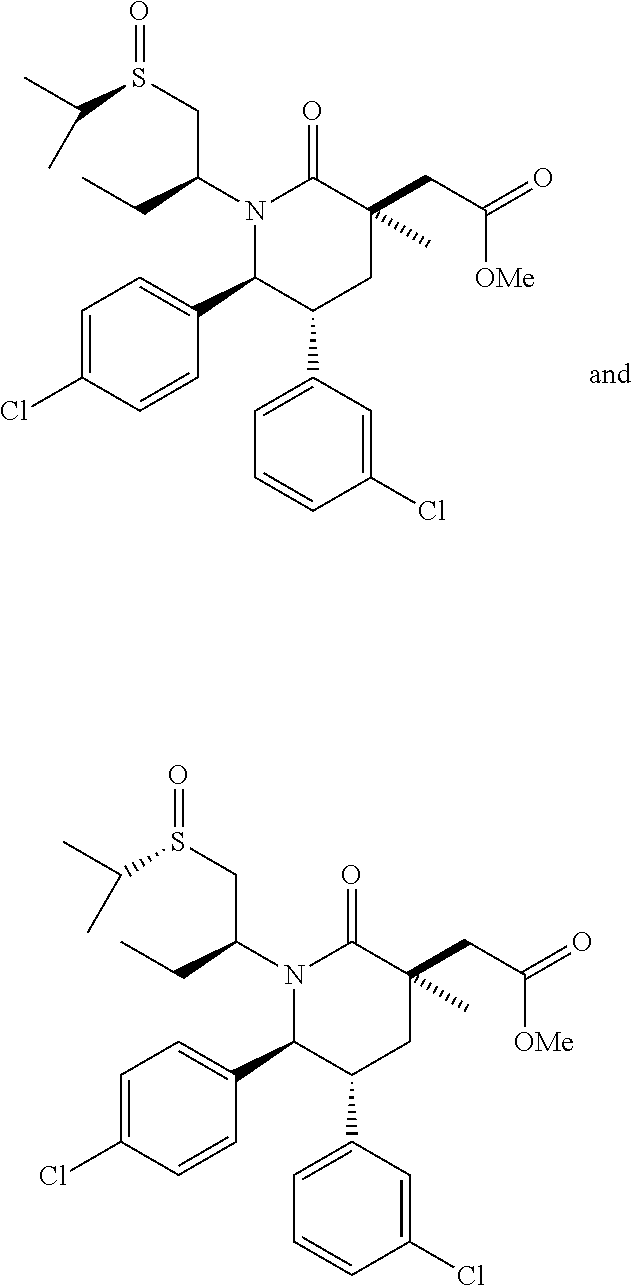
N1(C(CS(=O)C(C)C)CC)C(C2=CC=C(Cl)C=C2)C(C2=CC=CC(Cl)=C2)CC(CC([OMe])=O)(C)C1=O.N1(C(CS(=O)C(C)C)CC)C(C2=CC=C(Cl)C=C2)C(C2=CC=CC(Cl)=C2)CC(CC([OMe])=O)(C)C1=O
